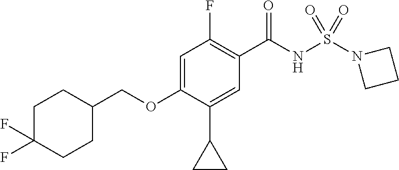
C1(F)=C(C(NS(N2CCC2)(=O)=O)=O)C=C(C2CC2)C(OCC2CCC(F)(F)CC2)=C1
